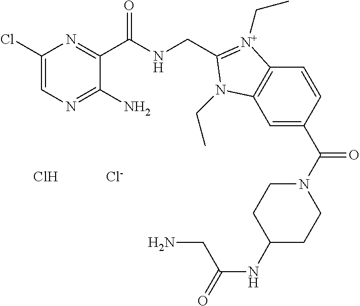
C1(Cl)=CN=C(N)C(C(NCC2=[N+](CC)C3=C(C=C(C(N4CCC(NC(CN)=O)CC4)=O)C=C3)N2CC)=O)=N1.Cl.[Cl-]
